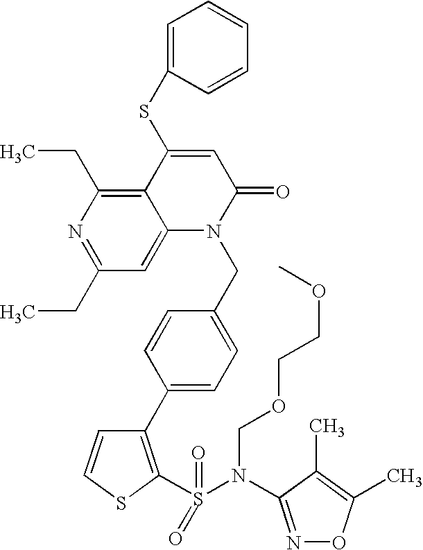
C1=CSC(S(=O)(N(C2=NOC(C)=C2C)COCCOC)=O)=C1C1=CC=C(CN2C3=CC(CC)=NC(CC)=C3C(SC3=CC=CC=C3)=CC2=O)C=C1
